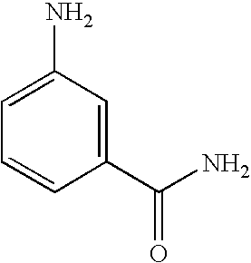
C1(C(N)=O)=CC(N)=CC=C1
